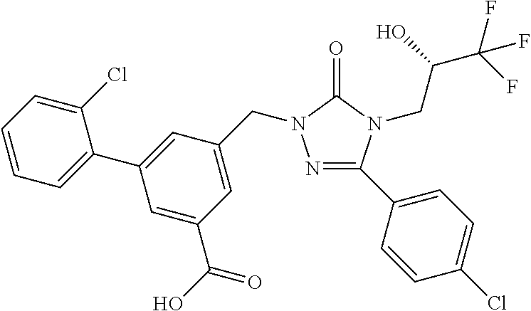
N1=C(C2=CC=C(Cl)C=C2)N(CC(C(F)(F)F)O)C(=O)N1CC1=CC(C(O)=O)=CC(C2=CC=CC=C2Cl)=C1
